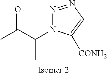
CC(C(N1N=NC=C1[CONH2])C)=O
